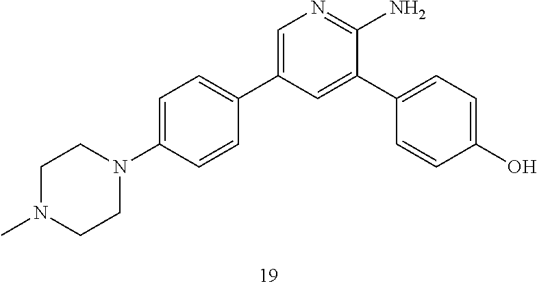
C1N(C)CCN(C2=CC=C(C3=CN=C(N)C(C4=CC=C(O)C=C4)=C3)C=C2)C1
